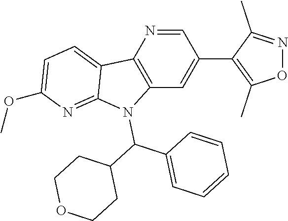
O1N=C(C)C(C2=CC3=C(N=C2)C2=CC=C(OC)N=C2N3C(C2CCOCC2)C2=CC=CC=C2)=C1C
